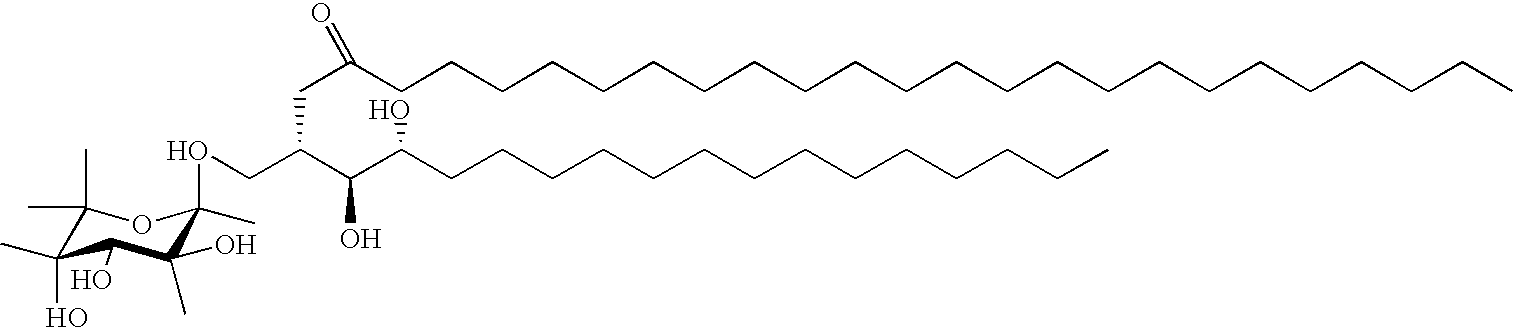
C1(C)(C)C(O)(C)C(O)C(C)(O)C(C)(OCC(C(C(CCCCCCCCCCCCCC)O)O)CC(CCCCCCCCCCCCCCCCCCCCCCC)=O)O1
